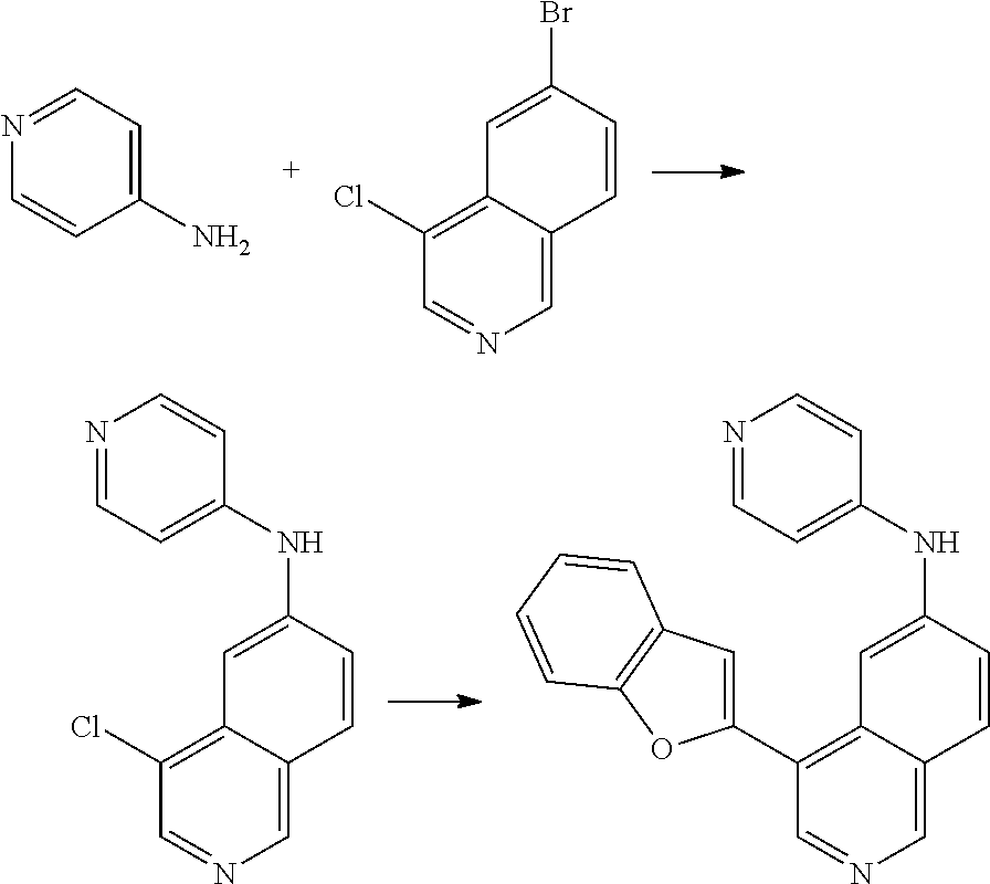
C1=C2C(=C(Cl)C=N1)C=C(NC1=CC=NC=C1)C=C2.C1=C2C(=C(C3=CC4=C(O3)C=CC=C4)C=N1)C=C(NC1=CC=NC=C1)C=C2.C1(N)=CC=NC=C1.C1=C2C(=C(Cl)C=N1)C=C(Br)C=C2
